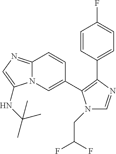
C12=NC=C(NC(C)(C)C)N1C=C(C1=C(C3=CC=C(F)C=C3)N=CN1CC(F)F)C=C2
